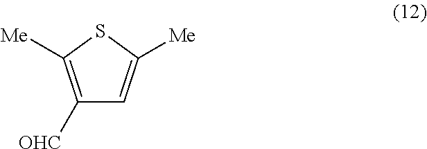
C1([OHC])=C([Me])SC([Me])=C1
